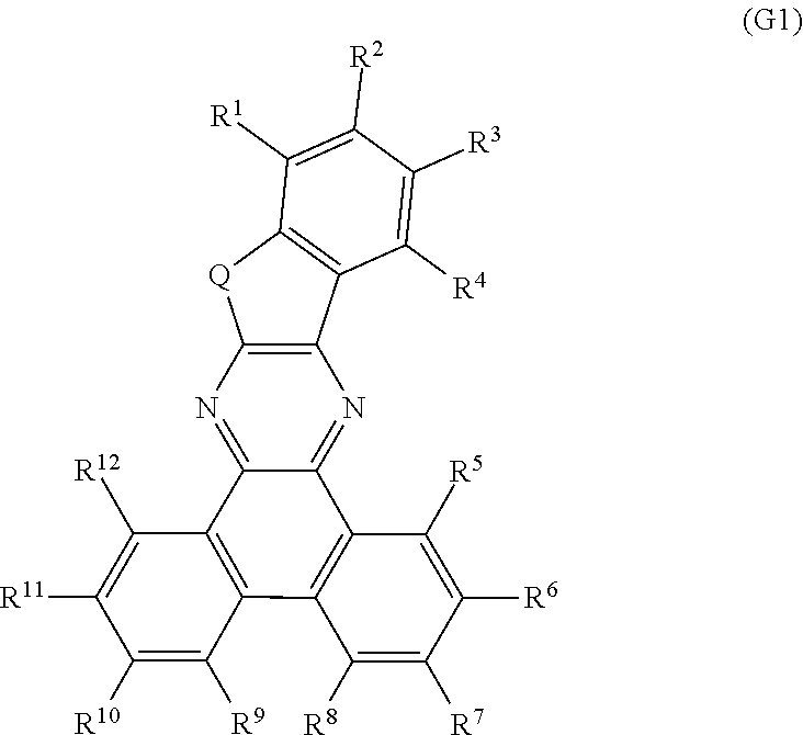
C12=NC3=C(N=C1C1=C(C4=C2C([R12])=C([R11])C([R10])=C4[R9])C([R8])=C([R7])C([R6])=C1[R5])C1=C([Q]3)C([R1])=C([R2])C([R3])=C1[R4]
